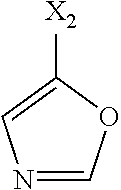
N1=COC([X2])=C1
